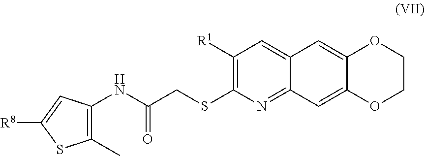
C1(NC(CSC2=C([R1])C=C3C(=N2)C=C2C(=C3)OCCO2)=O)=C(C)SC([R8])=C1
